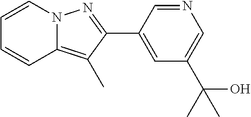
C1=CN2C(=C(C)C(C3=CC(C(C)(O)C)=CN=C3)=N2)C=C1
